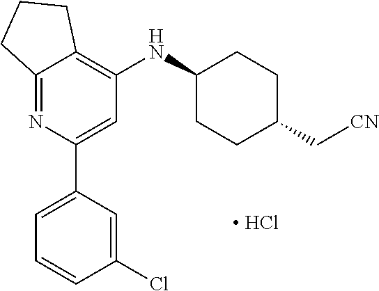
C12=NC(C3=CC=CC(Cl)=C3)=CC(NC3CCC(C[CN])CC3)=C1CCC2.[ HCl]
